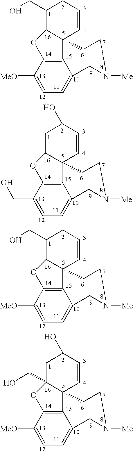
C12=C3C([MeO])=CC=C1CN([Me])CCC21C=CCC(CO)C1O3.C12=C3C(CO)=CC=C1CN([Me])CCC21C=CC(O)CC1O3.C12=C3C([MeO])=CC=C1CN([Me])CCC21C=CCC(CO)C1O3.C12=C3C([MeO])=CC=C1CN([Me])CCC21C=CC(O)CC1(CO)O3
